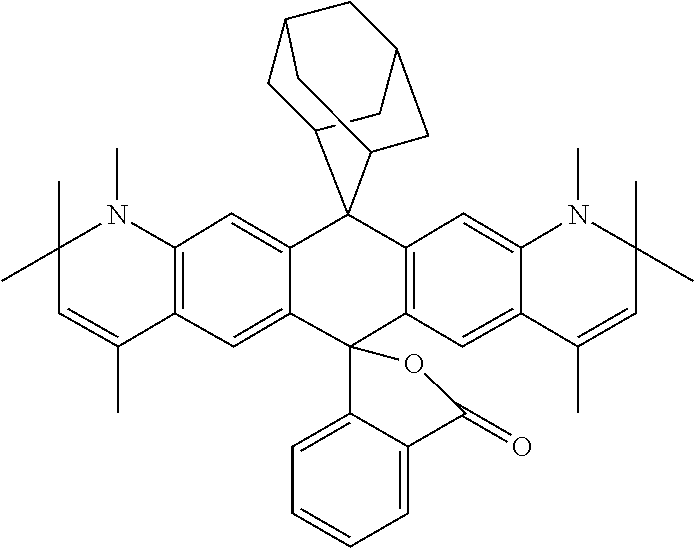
C1=C2C(=CC3=C1N(C)C(C)(C)C=C3C)C1(C3=C(C=C4N(C)C(C)(C)C=C(C)C4=C3)C23C2CC4CC(CC3C4)C2)C2=CC=CC=C2C(=O)O1
